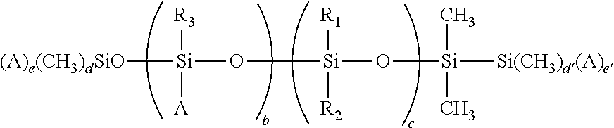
[(A)e(CH3)dSiO][Si](O[Si](O[Si]([Si(CH3)d(A)e])(C)C)([R1])[R2])([R3])[A]
